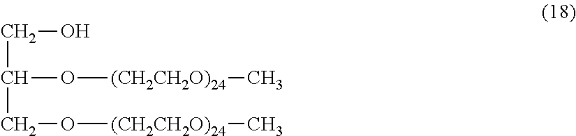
C(C(O[(CH2CH2O)24]C)CO[(CH2CH2O)24]C)O
